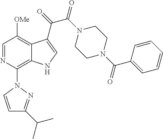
C1=NC(N2C=CC(C(C)C)=N2)=C2C(=C1[OMe])C(C(=O)C(N1CCN(C(C3=CC=CC=C3)=O)CC1)=O)=CN2
